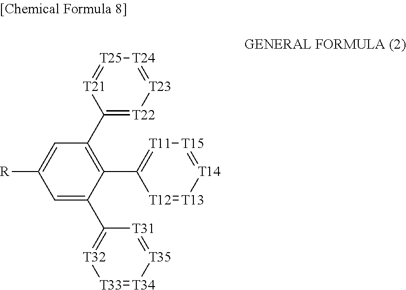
[T12]1=[T13][T14]=[T15][T11]=C1C1=C(C2=[T22][T23]=[T24][T25]=[T21]2)C=C([R])C=C1C1=[T32][T33]=[T34][T35]=[T31]1
